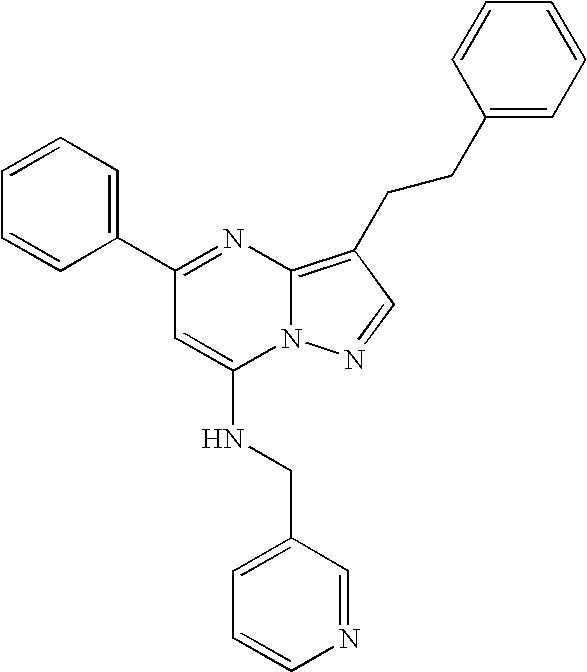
C1=CC(C2=NC3=C(CCC4=CC=CC=C4)C=NN3C(NCC3=CC=CN=C3)=C2)=CC=C1
